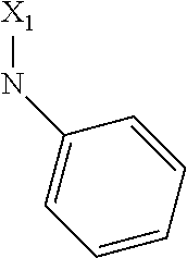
C1(N[X1])=CC=CC=C1
